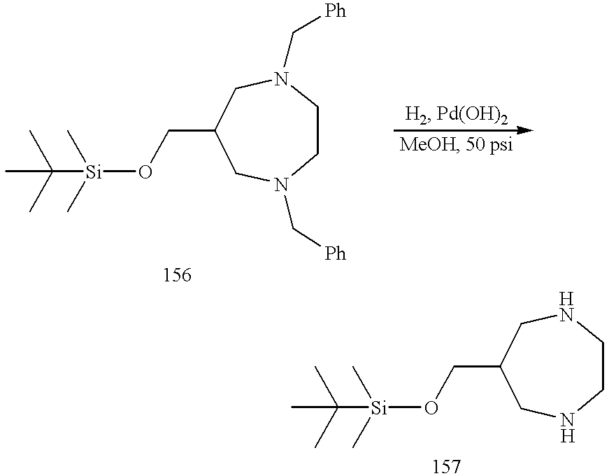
C1CN(C[Ph])CC(CO[Si](C(C)(C)C)(C)C)CN1C[Ph].C1CNCC(CO[Si](C(C)(C)C)(C)C)CN1
